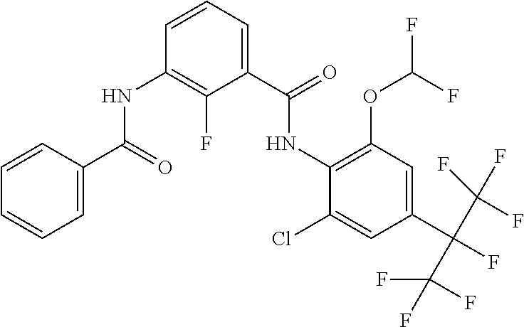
N(C1=C(OC(F)F)C=C(C(F)(C(F)(F)F)C(F)(F)F)C=C1Cl)C(C1=CC=CC(NC(C2=CC=CC=C2)=O)=C1F)=O
